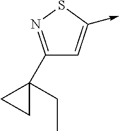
C1(C2(CC)CC2)=NSC(->C)=C1
